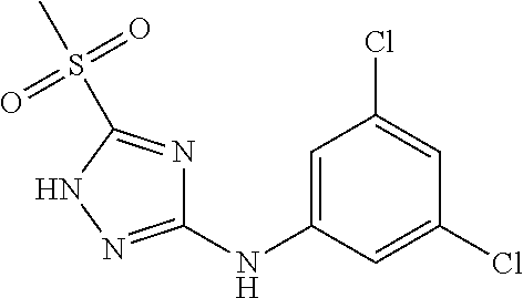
C1=C(NC2=NNC(S(=O)(=O)C)=N2)C=C(Cl)C=C1Cl
